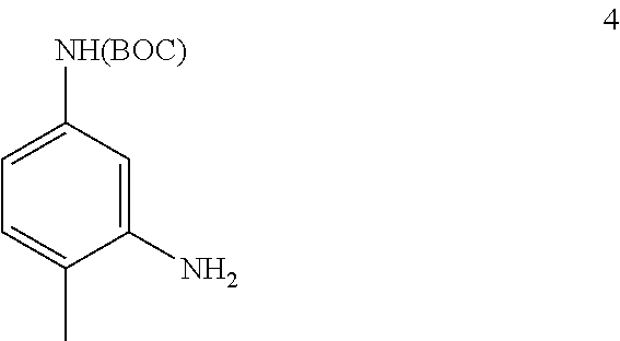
C1=C([NH(BOC)])C=C(N)C(C)=C1
